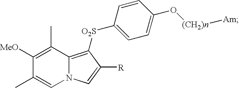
N12C(=C([O2S]C3=CC=C(O[(CH2)n][Am])C=C3)C([R])=C1)C(C)=C([MeO])C(C)=C2
